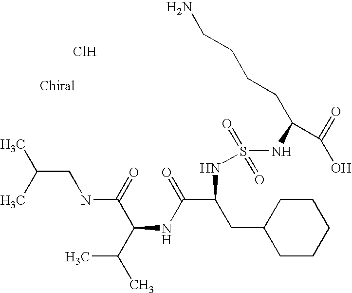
CC(C)CNC(=O)C(C(C)C)NC(=O)C(CC1CCCCC1)NS(=O)(=O)NC(CCCCN)C(=O)O.Cl
